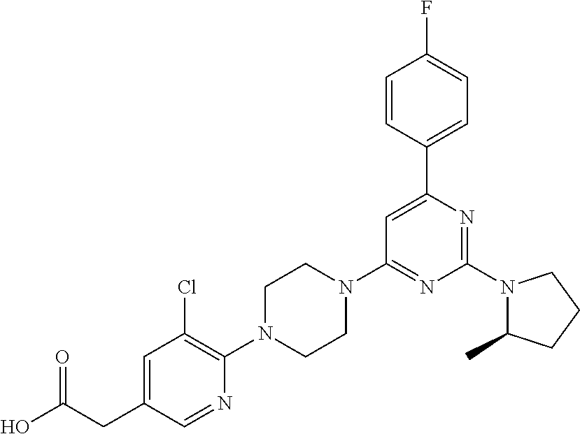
C(CC1=CC(Cl)=C(N2CCN(C3=NC(N4C(C)CCC4)=NC(C4=CC=C(F)C=C4)=C3)CC2)N=C1)(O)=O
